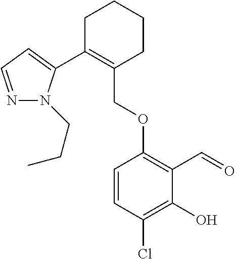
C1C(C2=CC=NN2CCC)=C(COC2=C(C=O)C(O)=C(Cl)C=C2)CCC1
